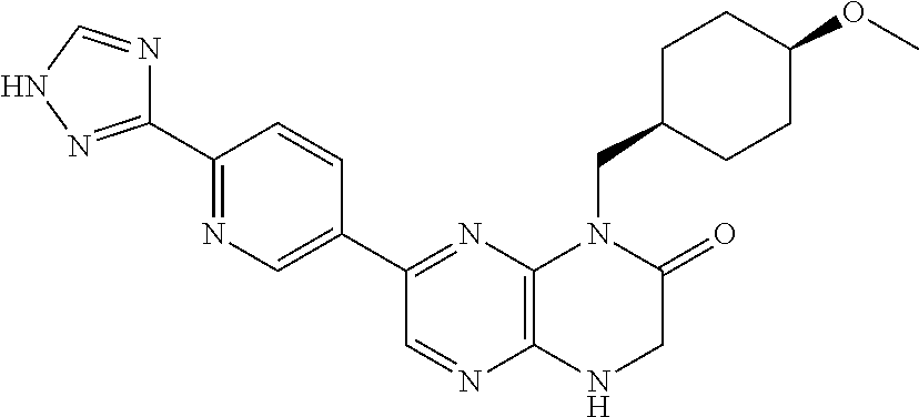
C1(C2=NNC=N2)=NC=C(C2=NC3=C(N=C2)NCC(=O)N3CC2CCC(OC)CC2)C=C1
